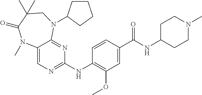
C12=CN=C(NC3=C(OC)C=C(C(NC4CCN(C)CC4)=O)C=C3)N=C1N(C1CCCC1)CC(C)(C)C(=O)N2C
